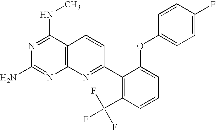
N1=C(NC)C2=C(N=C1N)N=C(C1=C(C(F)(F)F)C=CC=C1OC1=CC=C(F)C=C1)C=C2
